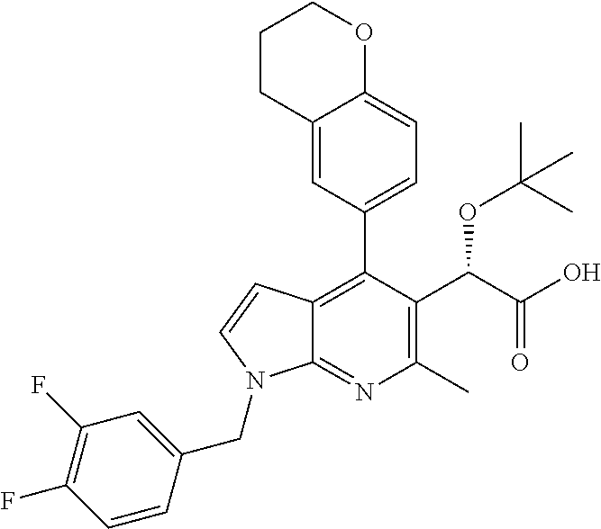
C12=C(C3=CC=C4C(=C3)CCCO4)C(C(C(O)=O)OC(C)(C)C)=C(C)N=C1N(CC1=CC(F)=C(F)C=C1)C=C2
